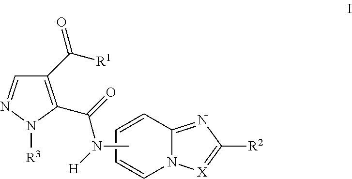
C1(C(=O)[R1])=C(C(=O)N([H])C)N([R3])N=C1.C1=CC2=NC([R2])=[X]N2C=C1
